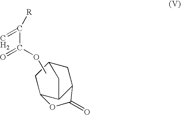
O(C(C(=C)[R])=O)C.C1C2C3C(CC1C3)C(=O)O2
